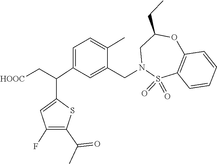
O=S1(=O)C2=C(C=CC=C2)OC(CC)CN1CC1=CC(C(C2=CC(F)=C(C(=O)C)S2)C[HOOC])=CC=C1C
